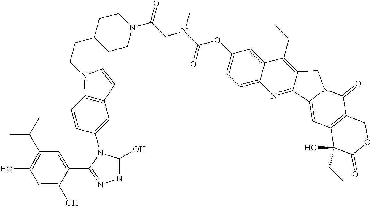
C1=C(O)C(C2=NN=C(O)N2C2=CC3=C(C=C2)N(CCC2CCN(C(CN(C(OC4=CC=C5C(=C4)C(CC)=C4C(=N5)C5=CC6=C(C(=O)N5C4)COC(=O)C6(O)CC)=O)C)=O)CC2)C=C3)=CC(C(C)C)=C1O
